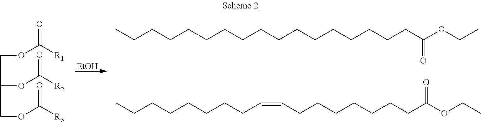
[EtOH].CCCCCCCCCCCCCCCCCC(OCC)=O.CCCCCCCCC=CCCCCCCCC(OCC)=O.O(C([R1])=O)CC(OC([R2])=O)COC([R3])=O
